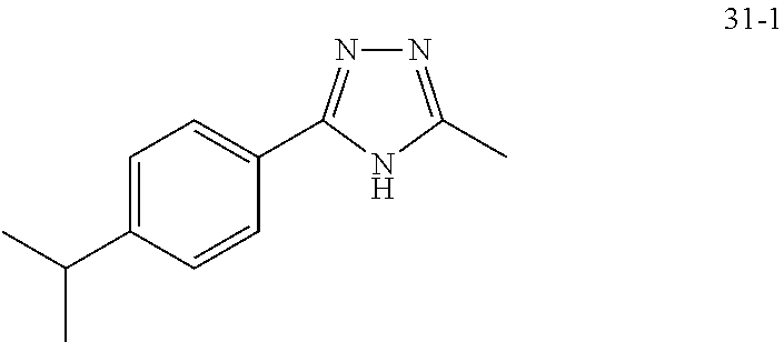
N1=C(C)NC(C2=CC=C(C(C)C)C=C2)=N1
